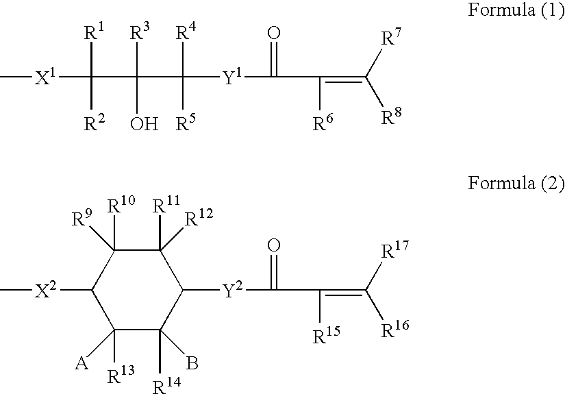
[X1](C(C([R3])(C([R4])([Y1]C(=O)C([R6])=C([R7])[R8])[R5])O)([R1])[R2])C.C1([Y2]C(=O)C([R15])=C([R17])[R16])C([R11])([R12])C([R10])([R9])C([X2]C)C([R13])([A])C1([R14])B
